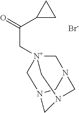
[Br-].[N+]12(CC(C3CC3)=O)CN3CN(C1)CN(C2)C3
